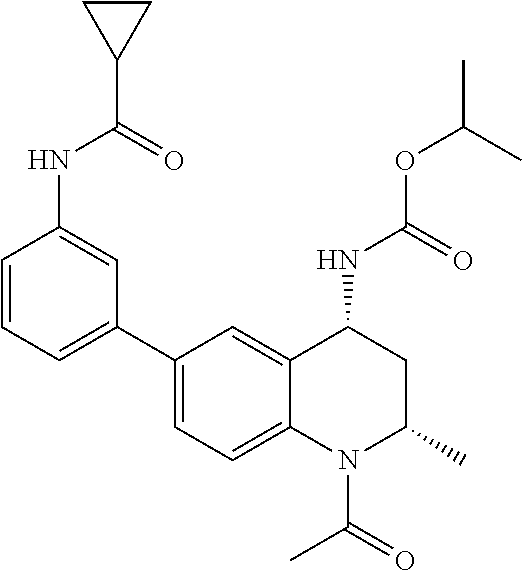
C(OC(C)C)(NC1CC(C)N(C(C)=O)C2=CC=C(C3=CC=CC(NC(C4CC4)=O)=C3)C=C12)=O
